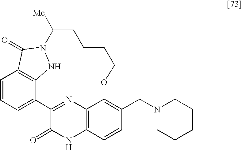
C1=CC=C2C3=C1C(=O)N(N3)C([Me])CCCCOC1=C(CN3CCCCC3)C=CC3=C1N=C2C(=O)N3
